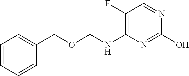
C1(F)=C(NCOCC2=CC=CC=C2)N=C(O)N=C1
